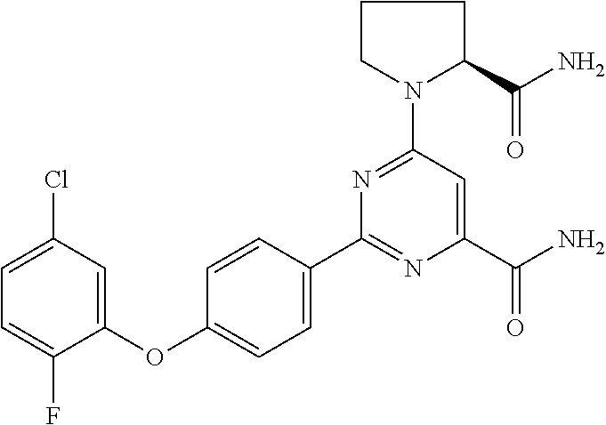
C1(C2=NC(C(N)=O)=CC(N3CCCC3C(=O)N)=N2)=CC=C(OC2=CC(Cl)=CC=C2F)C=C1
